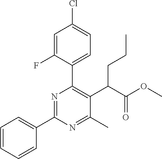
C1=CC=CC(C2=NC(C3=CC=C(Cl)C=C3F)=C(C(C(OC)=O)CCC)C(C)=N2)=C1
